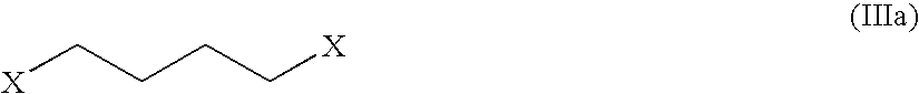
[X]CCCC[X]
